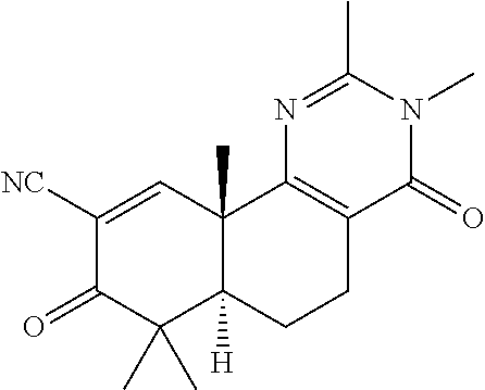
C1([NC])=CC2(C)C([H])(C(C)(C)C1=O)CCC1=C2N=C(C)N(C)C1=O
